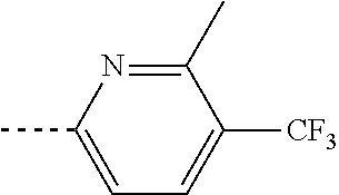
CC1=CC=C([CF3])C(C)=N1
